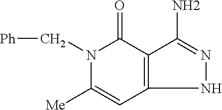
N1(C[Ph])C([Me])=CC2=C(C1=O)C(N)=NN2
